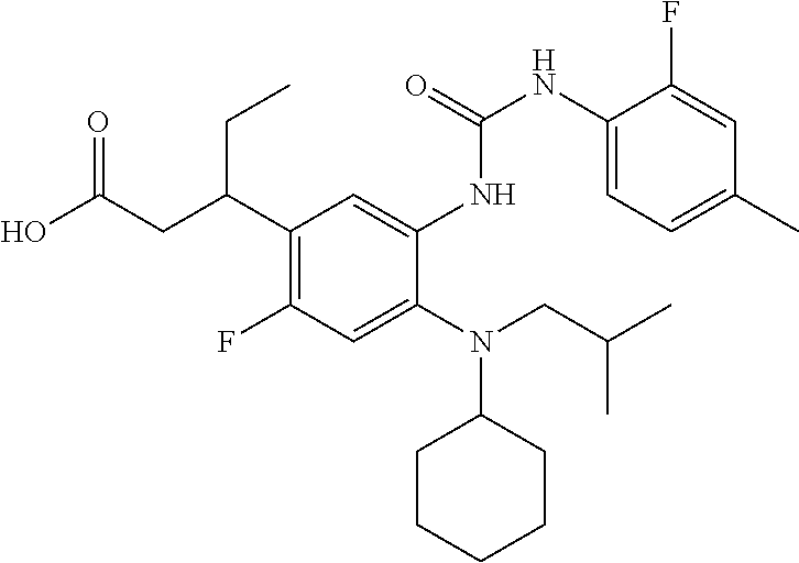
N(C1CCCCC1)(CC(C)C)C1=CC(F)=C(C(CC(O)=O)CC)C=C1NC(=O)NC1=CC=C(C)C=C1F
